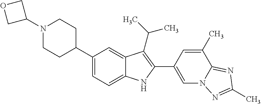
C1(N2CCC(C3=CC=C4C(=C3)C(C(C)C)=C(C3=CN5C(=NC(C)=N5)C(C)=C3)N4)CC2)COC1
